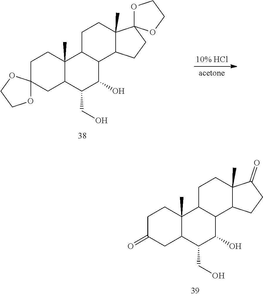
C1CC2(C)C(CC13OCCO3)C(CO)C(O)C1C2CCC2(C)C1CCC21OCCO1.C1CC2(C)C(CC1=O)C(CO)C(O)C1C2CCC2(C)C1CCC2=O
